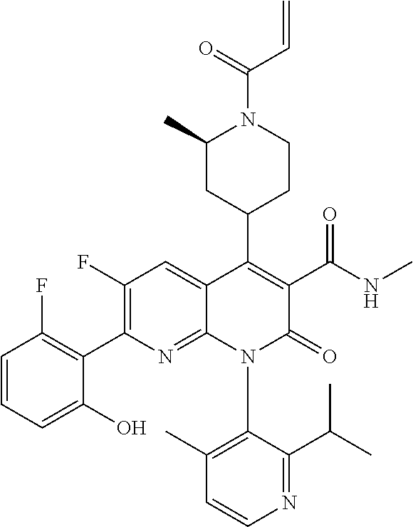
C1(F)=C(C2=C(F)C=CC=C2O)N=C2C(=C1)C(C1CCN(C(=O)C=C)C(C)C1)=C(C(NC)=O)C(=O)N2C1=C(C)C=CN=C1C(C)C
